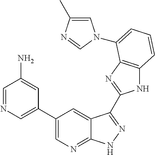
C1(C2=CN=CC(N)=C2)=CN=C2C(=C1)C(C1=NC3=C(N1)C=CC=C3N1C=C(C)N=C1)=NN2
